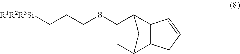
C1(SCCC[R1R2R3Si])CC2C3C(C1C2)C=CC3
